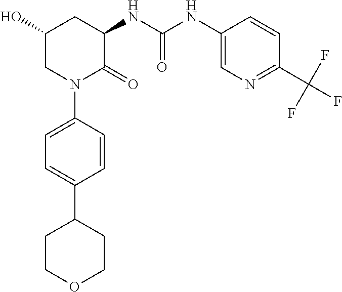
C1(O)CN(C2=CC=C(C3CCOCC3)C=C2)C(=O)C(NC(NC2=CN=C(C(F)(F)F)C=C2)=O)C1
